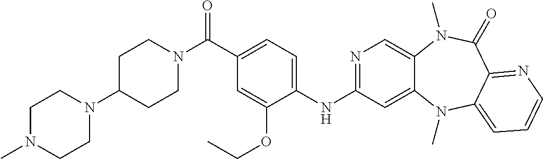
N1=C(NC2=CC=C(C(N3CCC(N4CCN(C)CC4)CC3)=O)C=C2OCC)C=C2C(=C1)N(C)C(=O)C1=NC=CC=C1N2C
